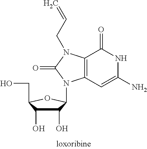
C12=C(C=C(N)NC1=O)N(C1C(O)C(O)C(CO)O1)C(=O)N2CC=C
